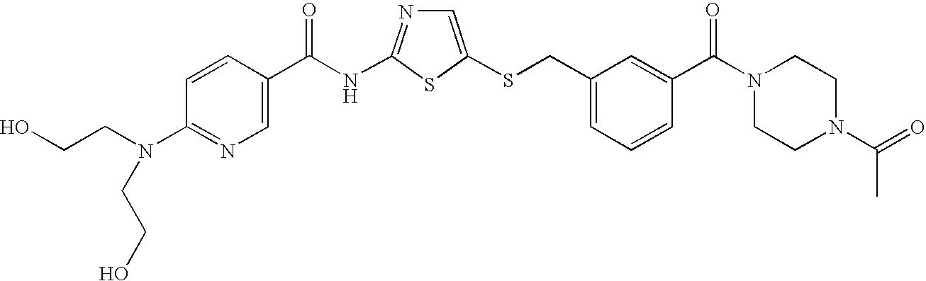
C1=C(SCC2=CC=CC(C(N3CCN(C(=O)C)CC3)=O)=C2)SC(NC(=O)C2=CN=C(N(CCO)CCO)C=C2)=N1
